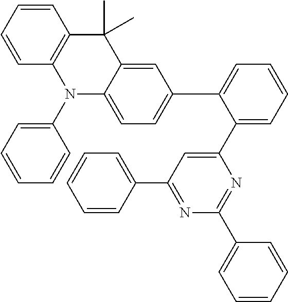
C1=CC=CC2=C1C(C)(C)C1=CC(C3=CC=CC=C3C3=CC(C4=CC=CC=C4)=NC(C4=CC=CC=C4)=N3)=CC=C1N2C1=CC=CC=C1
